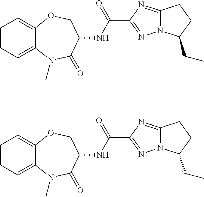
C1=CC=C2C(=C1)OCC(NC(C1=NN3C(=N1)CCC3CC)=O)C(=O)N2C.C1=CC=C2C(=C1)OCC(NC(C1=NN3C(=N1)CCC3CC)=O)C(=O)N2C
